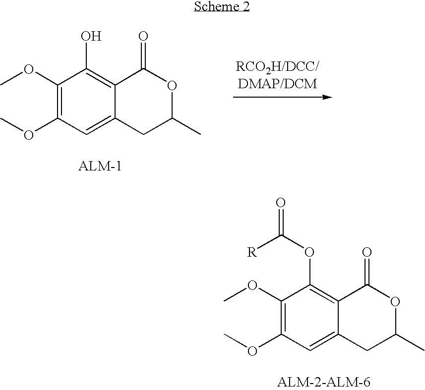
C1(OC)=C(OC)C=C2C(=C1O)C(=O)OC(C)C2.C1(OC)=C(OC)C=C2C(=C1OC(=O)[R])C(=O)OC(C)C2
